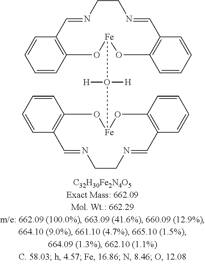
C1=CC2=C(C=C1)C=NCCN=CC1=C(C=CC=C1)O[Fe](O([H])([H])[Fe]1OC3=C(C=CC=C3)C=NCCN=CC3=C(C=CC=C3)O1)O2
